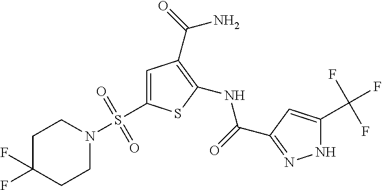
C1(NC(=O)C2=NNC(C(F)(F)F)=C2)=C(C(=O)N)C=C(S(N2CCC(F)(F)CC2)(=O)=O)S1
